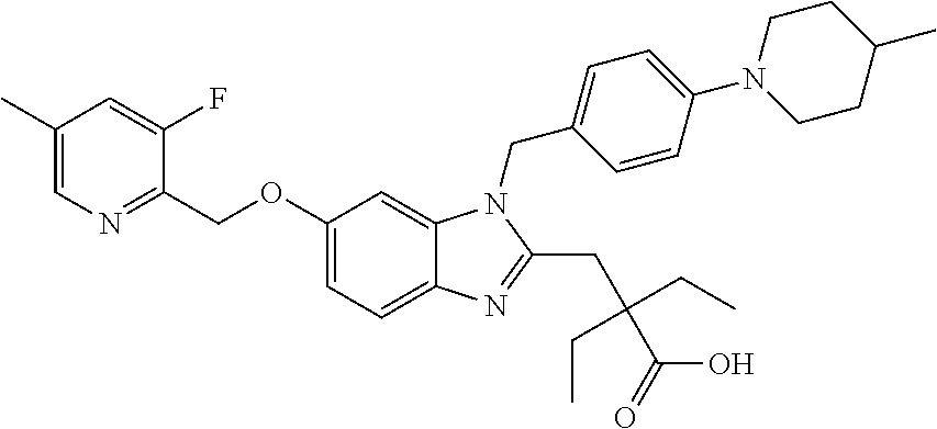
C1(OCC2=NC=C(C)C=C2F)=CC=C2C(=C1)N(CC1=CC=C(N3CCC(C)CC3)C=C1)C(CC(CC)(CC)C(O)=O)=N2
